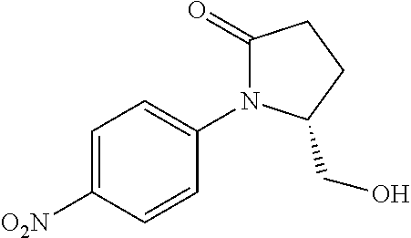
C1=C([O2N])C=CC(N2C(=O)CCC2CO)=C1
